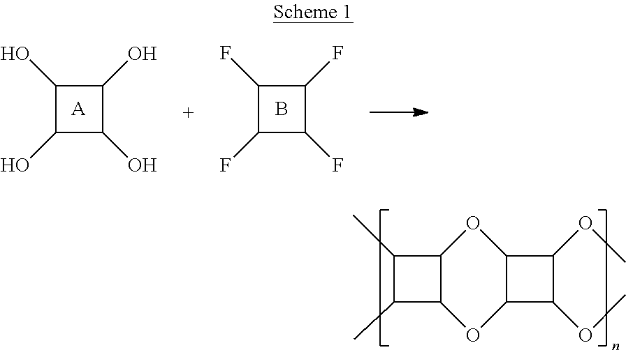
C12C(C)C(C)C1OC1C(O2)C(OC)C1OC.C1(O)C(O)C(O)C1O.[A].C1(F)C(F)C(F)C1F.B
